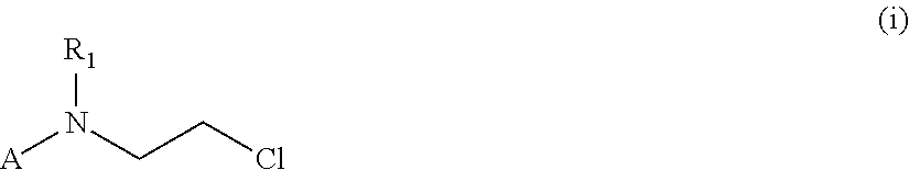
[A]N(CCCl)[R1]
